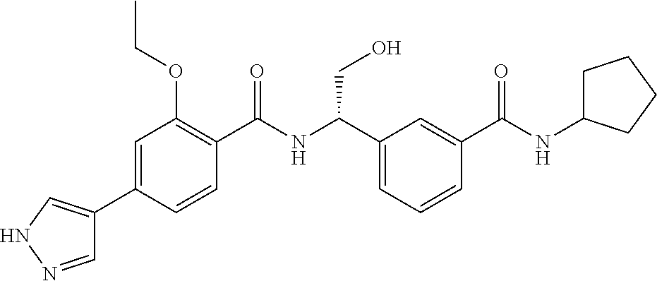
C1=CC(C(=O)NC(CO)C2=CC=CC(C(=O)NC3CCCC3)=C2)=C(OCC)C=C1C1=CNN=C1
